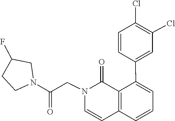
C1=CC2=C(C(=O)N1CC(N1CCC(F)C1)=O)C(C1=CC(Cl)=C(Cl)C=C1)=CC=C2
